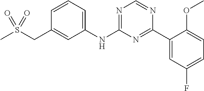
C1(NC2=NC=NC(C3=CC(F)=CC=C3OC)=N2)=CC=CC(CS(C)(=O)=O)=C1
